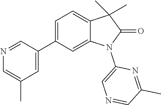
C1(C2=CC(C)=CN=C2)=CC=C2C(=C1)N(C1=CN=CC(C)=N1)C(=O)C2(C)C
